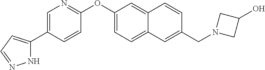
N1C(C2=CN=C(OC3=CC=C4C(=C3)C=CC(CN3CC(O)C3)=C4)C=C2)=CC=N1
